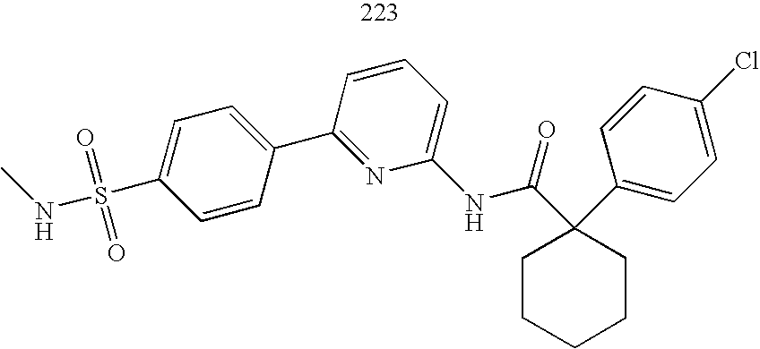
CNS(C1=CC=C(C2=NC(NC(C3(C4=CC=C(Cl)C=C4)CCCCC3)=O)=CC=C2)C=C1)(=O)=O
